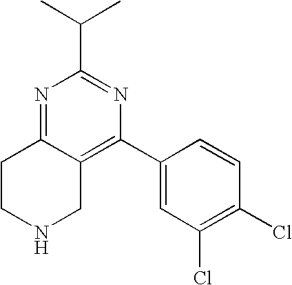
C1CNCC2=C(C3=CC(Cl)=C(Cl)C=C3)N=C(C(C)C)N=C12
